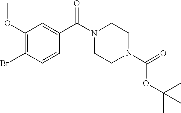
C1(OC)=C(Br)C=CC(C(N2CCN(C(=O)OC(C)(C)C)CC2)=O)=C1
